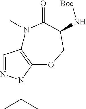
C1=NN(C(C)C)C2=C1N(C)C(=O)C(N[Boc])CO2
